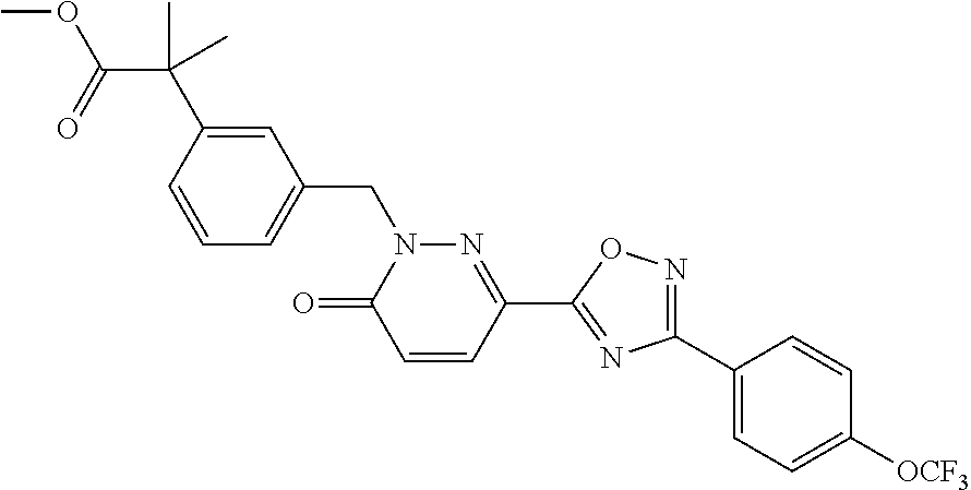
C1=CC=C(CN2C(=O)C=CC(C3=NC(C4=CC=C([OCF3])C=C4)=NO3)=N2)C=C1C(C(OC)=O)(C)C
